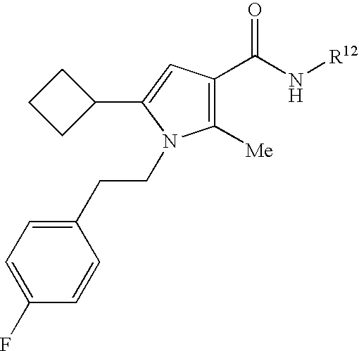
C1(C(N[R12])=O)=C([Me])N(CCC2=CC=C(F)C=C2)C(C2CCC2)=C1
